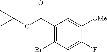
C1(C(OC(C)(C)C)=O)=C(Br)C=C(F)C([OMe])=C1
